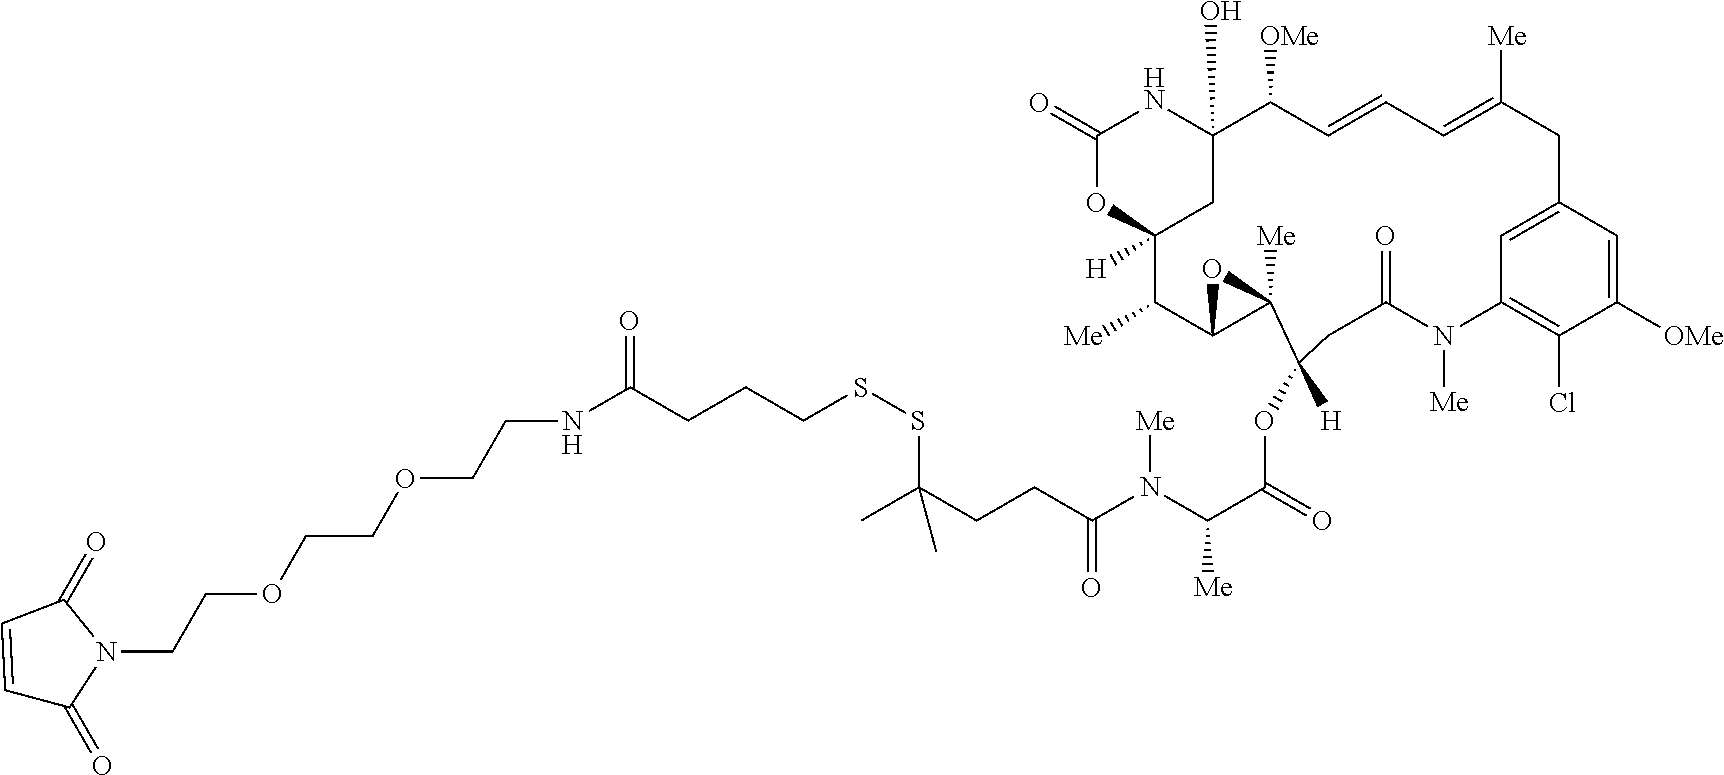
C(SSC(CCC(=O)N(C([Me])C(=O)OC1([H])CC(=O)N([Me])C2=C(Cl)C([OMe])=CC(=C2)CC([Me])=CC=CC([OMe])C2(O)NC(=O)OC([H])(C2)C([Me])C2C1([Me])O2)[Me])(C)C)CCC(NCCOCCOCCN1C(=O)C=CC1=O)=O
